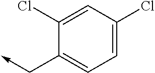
C1=C(Cl)C=C(Cl)C(C->C)=C1
